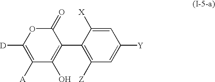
C1(=O)OC([D])=C([A])C(O)=C1C1=C([Z])C=C([Y])C=C1[X]
